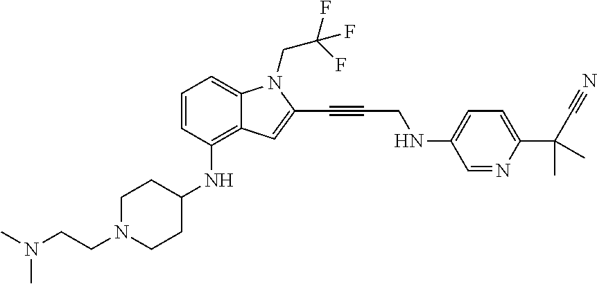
C1=CC(NC2CCN(CCN(C)C)CC2)=C2C(=C1)N(CC(F)(F)F)C(C#CCNC1=CC=C(C(C#N)(C)C)N=C1)=C2
